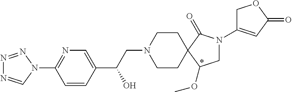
N1=NN(C2=NC=C(C(CN3CCC4(CC3)C(OC)CN(C3=CC(=O)OC3)C4=O)O)C=C2)C=N1
